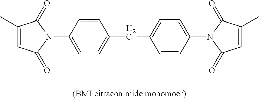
C1=C(N2C(=O)C=C(C)C2=O)C=CC(CC2=CC=C(N3C(=O)C(C)=CC3=O)C=C2)=C1
